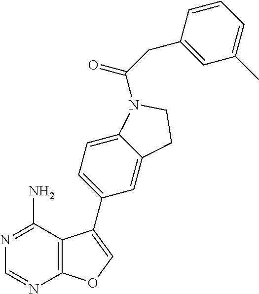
C12=CC(C3=COC4=C3C(N)=NC=N4)=CC=C1N(C(CC1=CC(C)=CC=C1)=O)CC2
